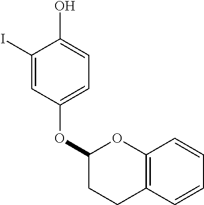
C1(I)=CC(OC2CCC3=C(O2)C=CC=C3)=CC=C1O
